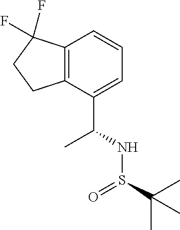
C12=C(C(C(NS(C(C)(C)C)=O)C)=CC=C1)CCC2(F)F
